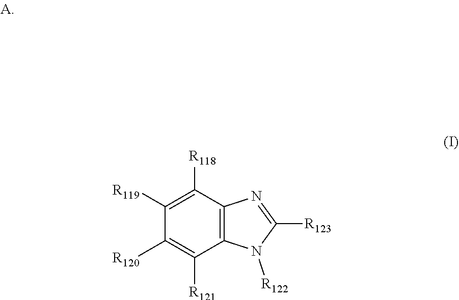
C12=C(C([R118])=C([R119])C([R120])=C1[R121])N=C([R123])N2[R122]
